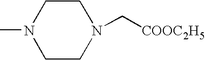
C1CN(C[COOC2H5])CCN1C
